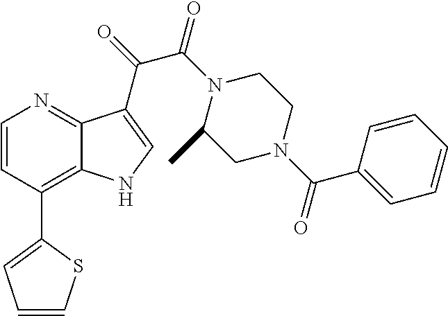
C1(C2=C3C(=NC=C2)C(C(=O)C(N2C(C)CN(C(C4=CC=CC=C4)=O)CC2)=O)=CN3)=CC=CS1
